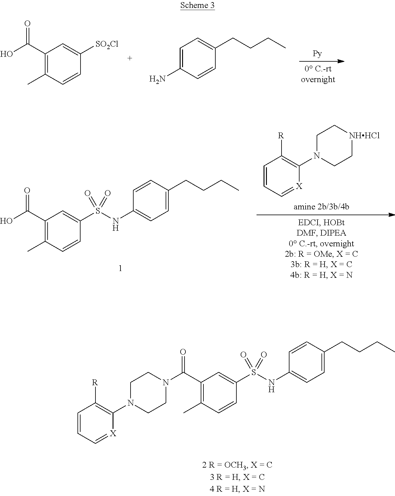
C1(C(O)=O)=C(C)C=CC([SO2Cl])=C1.C1=C(N)C=CC(CCCC)=C1.C1(C(O)=O)=C(C)C=CC(S(NC2=CC=C(CCCC)C=C2)(=O)=O)=C1.C1=CC=[X]C(N2CC[NHHCl]CC2)=C1[R].C1(C(N2CCN(C3=C([R])C=CC=[X]3)CC2)=O)=C(C)C=CC(S(NC2=CC=C(CCCC)C=C2)(=O)=O)=C1
